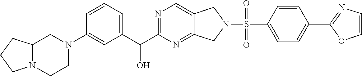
C1=CC(N2CC3N(CC2)CCC3)=CC(C(C2=NC=C3C(=N2)CN(S(=O)(C2=CC=C(C4=NC=CO4)C=C2)=O)C3)O)=C1
